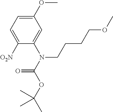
C1(OC)=CC=C([O2N])C(N(C(OC(C)(C)C)=O)CCCCOC)=C1
